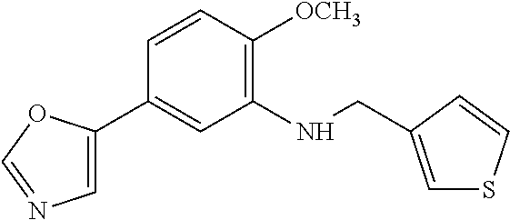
C1=CC([OCH3])=C(NCC2=CSC=C2)C=C1C1=CN=CO1
